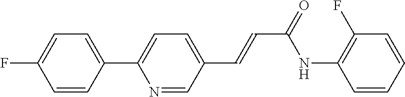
C1(C2=CC=C(C=CC(NC3=C(F)C=CC=C3)=O)C=N2)=CC=C(F)C=C1
